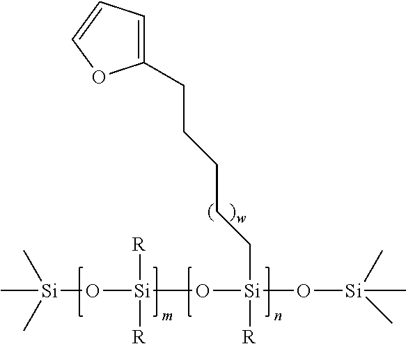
C[Si](O[Si]([R])([R])O[Si](O[Si](C)(C)C)(CCCCCC1=CC=CO1)[R])(C)C
